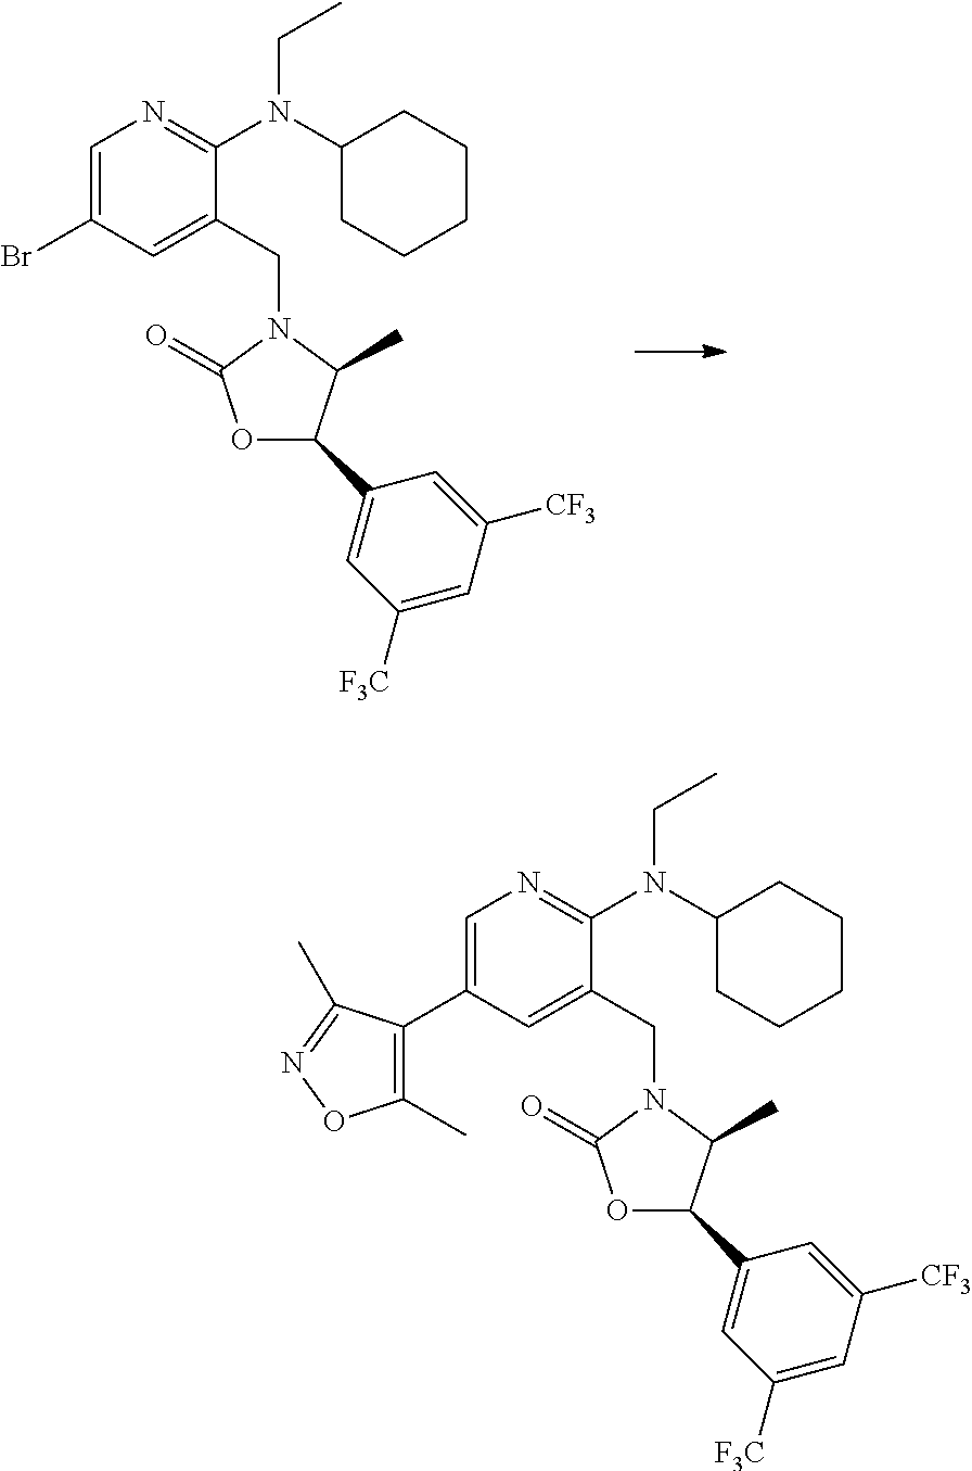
C1=C(Br)C=C(CN2C(=O)OC(C3=CC([F3C])=CC([CF3])=C3)C2C)C(N(C2CCCCC2)CC)=N1.C1=C(C2=C(C)ON=C2C)C=C(CN2C(=O)OC(C3=CC([F3C])=CC([CF3])=C3)C2C)C(N(C2CCCCC2)CC)=N1
